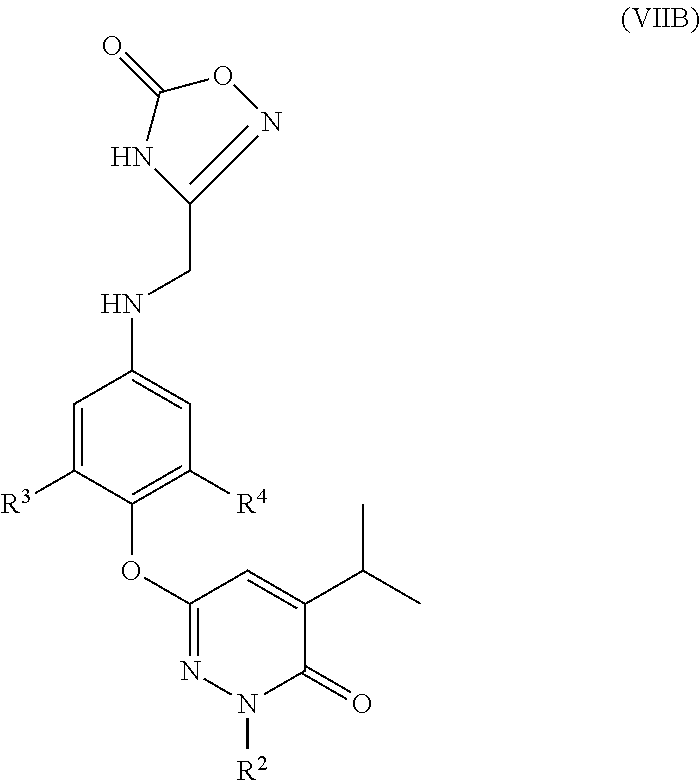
C1=C([R3])C(OC2=NN([R2])C(=O)C(C(C)C)=C2)=C([R4])C=C1NCC1=NOC(=O)N1
